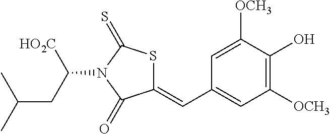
C1(=CC2=CC([OCH3])=C(O)C([OCH3])=C2)SC(=S)N(C([HO2C])CC(C)C)C1=O
